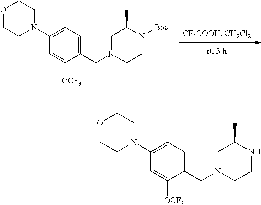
C1CN([Boc])C(C)CN1CC1=CC=C(N2CCOCC2)C=C1[OCF3].C1CNC(C)CN1CC1=CC=C(N2CCOCC2)C=C1[OCF3]
